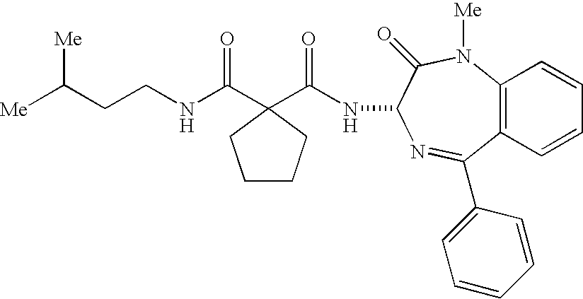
[Me]C(CCNC(=O)C1(C(NC2C(=O)N([Me])C3=C(C(C4=CC=CC=C4)=N2)C=CC=C3)=O)CCCC1)[Me]
